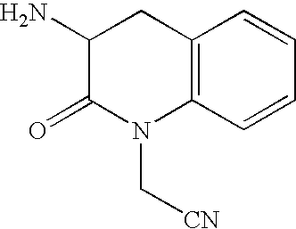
C1(N)C(=O)N(C[CN])C2=C(C1)C=CC=C2
